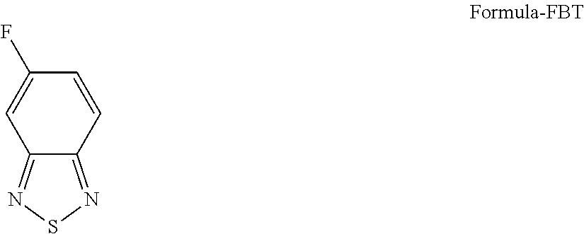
C12=NSN=C1C=C(F)C=C2
